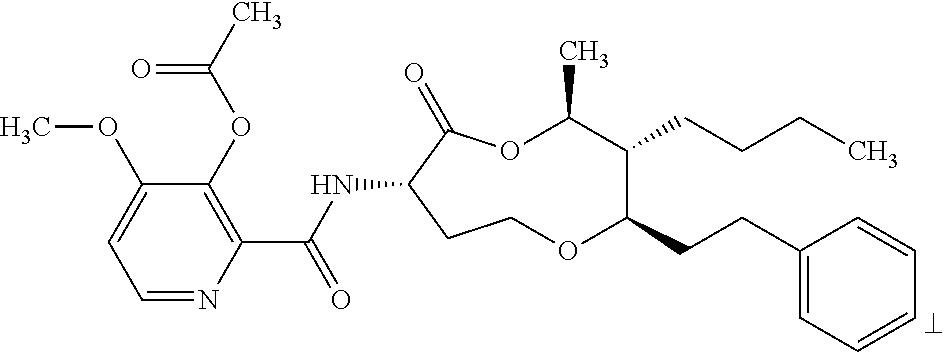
C1=NC(C(NC2C(=O)OC(C)C(CCCC)C(CCC3=CC=CC=C3)OCC2)=O)=C(OC(C)=O)C(OC)=C1
